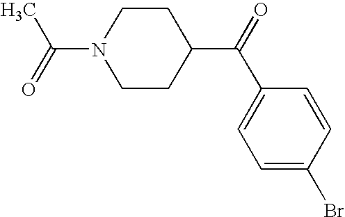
C1CN(C(C)=O)CCC1C(C1=CC=C(Br)C=C1)=O
